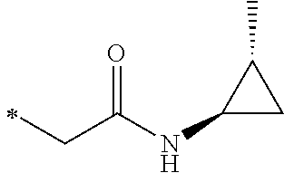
C(C)C(=O)NC1CC1C
